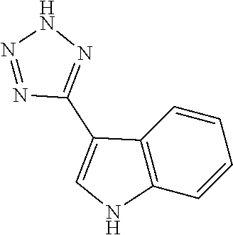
C12=C(C=CC=C1)NC=C2C1=NNN=N1
